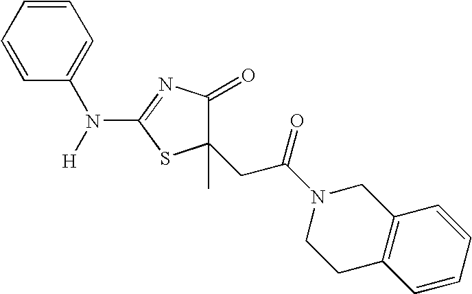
C1(C)(CC(N2CCC3=C(C2)C=CC=C3)=O)C(=O)N=C(N(C2=CC=CC=C2)[H])S1
